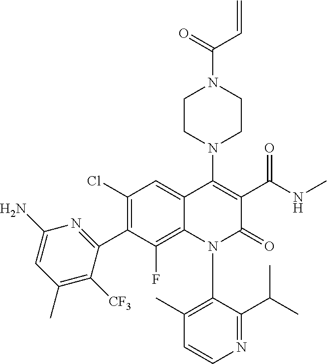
C1=CN=C(C(C)C)C(N2C(=O)C(C(NC)=O)=C(N3CCN(C(C=C)=O)CC3)C3=CC(Cl)=C(C4=NC(N)=CC(C)=C4[CF3])C(F)=C23)=C1C
